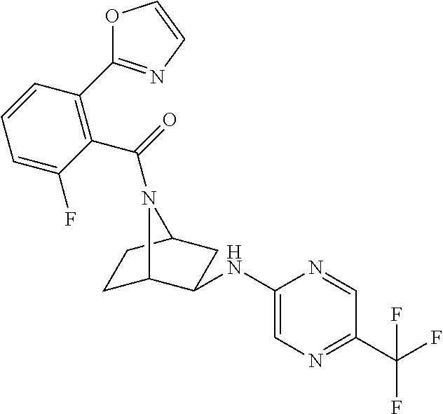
C1C2C(NC3=CN=C(C(F)(F)F)C=N3)CC(C1)N2C(=O)C1=C(C2=NC=CO2)C=CC=C1F
